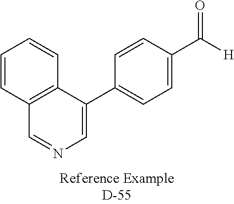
C1(C2=CC=C(C([H])=O)C=C2)=CN=CC2=C1C=CC=C2
